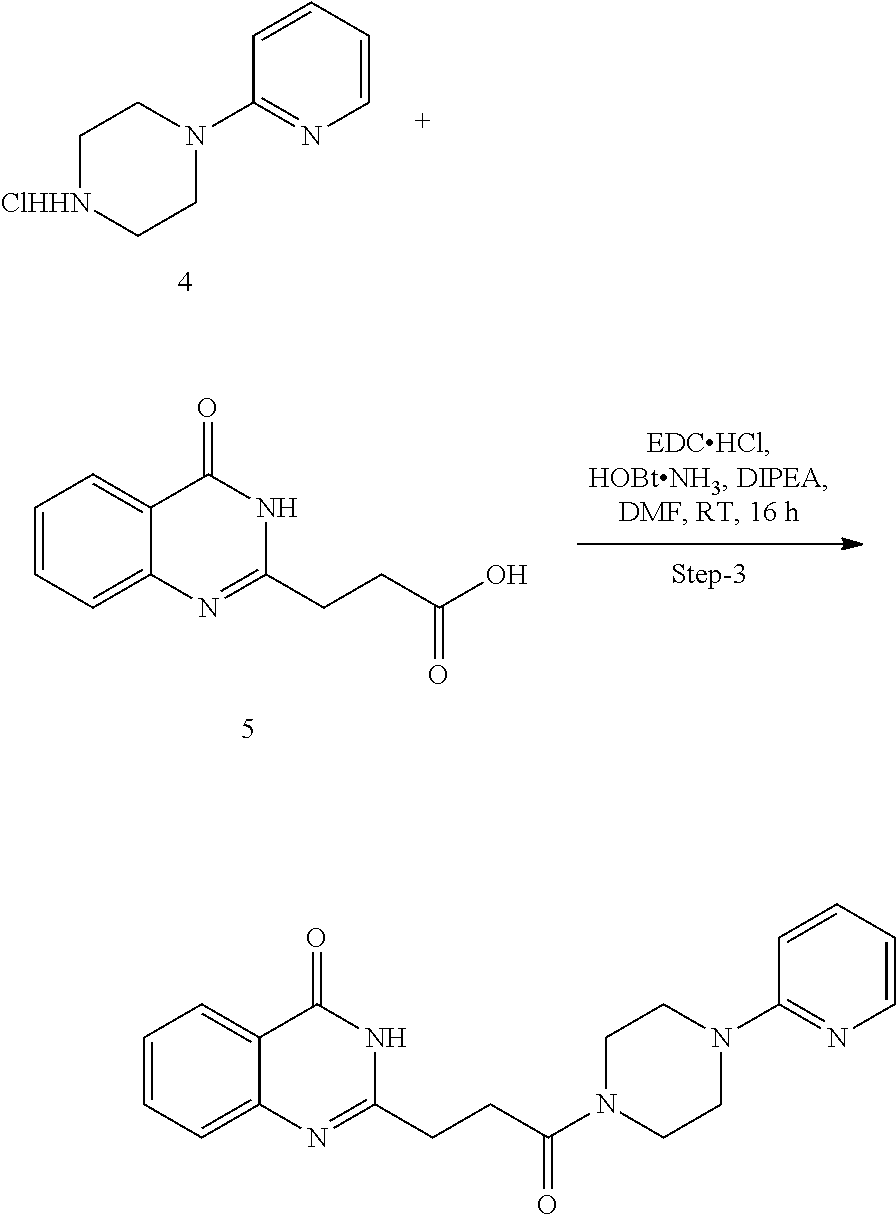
C1(N2CC[ClHHN]CC2)=NC=CC=C1.C1=CC=C2C(=C1)C(=O)NC(CCC(O)=O)=N2.C1CN(C2=NC=CC=C2)CCN1C(CCC1=NC2=CC=CC=C2C(=O)N1)=O
